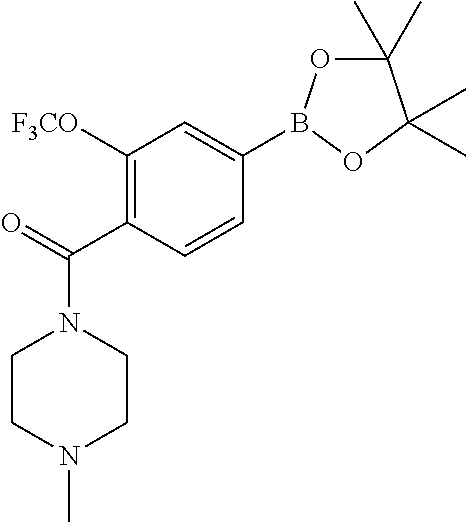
N1(C(=O)C2=C([F3CO])C=C(B3OC(C)(C)C(C)(C)O3)C=C2)CCN(C)CC1
